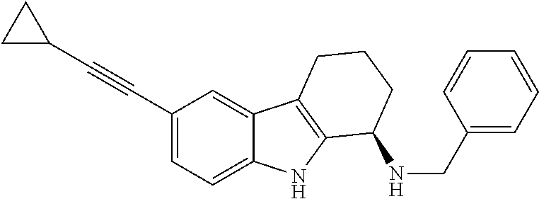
C1(C#CC2CC2)=CC=C2C(=C1)C1=C(N2)C(NCC2=CC=CC=C2)CCC1
